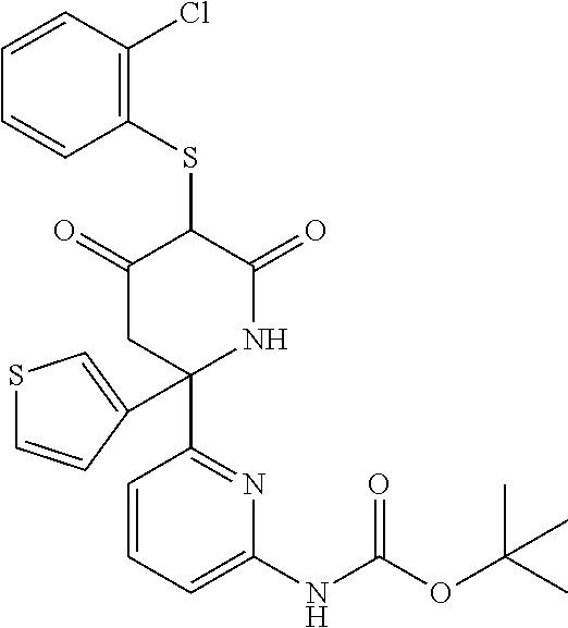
C1(SC2C(=O)CC(C3=NC(NC(OC(C)(C)C)=O)=CC=C3)(C3=CSC=C3)NC2=O)=C(Cl)C=CC=C1
